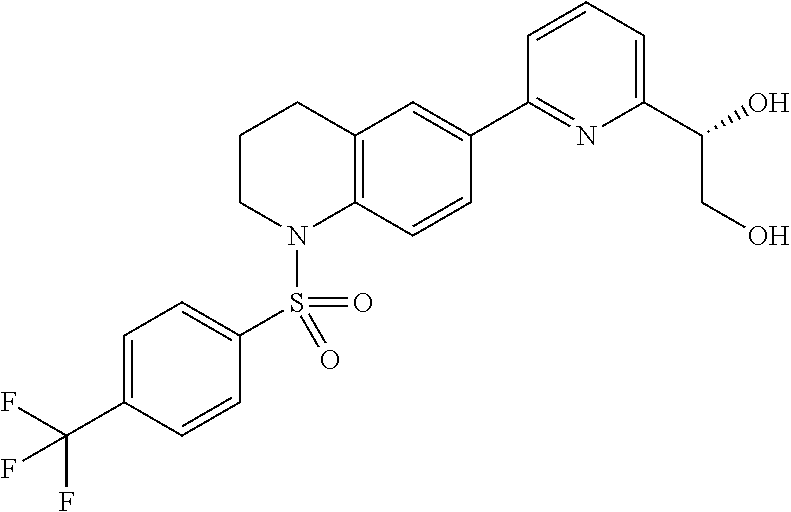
C12=C(C=CC(C3=NC(C(O)CO)=CC=C3)=C1)N(S(C1=CC=C(C(F)(F)F)C=C1)(=O)=O)CCC2
